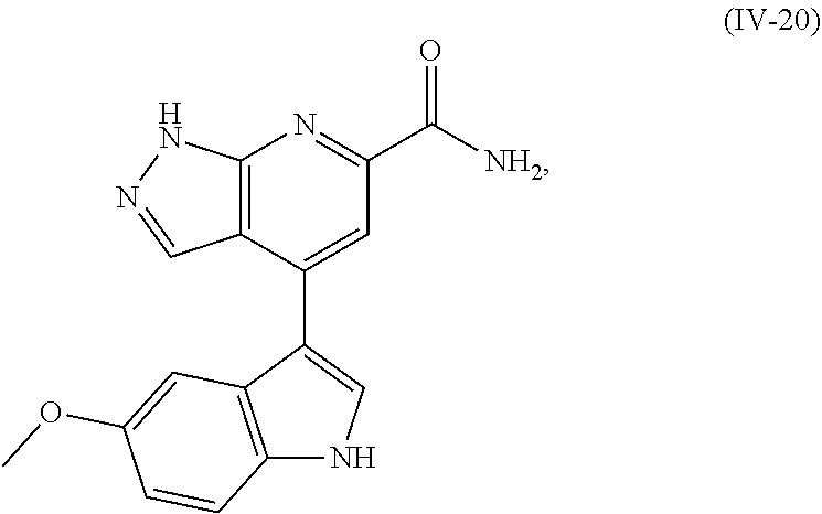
C12=C(C(C3=CNC4=C3C=C(OC)C=C4)=CC(C([NH2])=O)=N1)C=NN2
